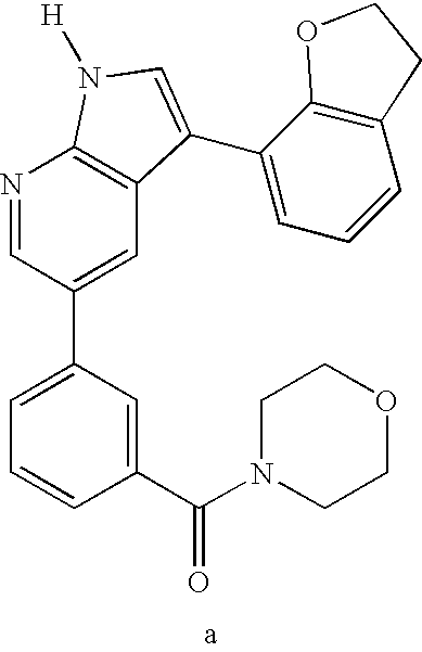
C1(C(=O)N2CCOCC2)=CC(C2=CC3=C(N=C2)N([H])C=C3C2=CC=CC3=C2OCC3)=CC=C1
